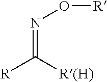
N(=C([R(H)])[R])O[R]
